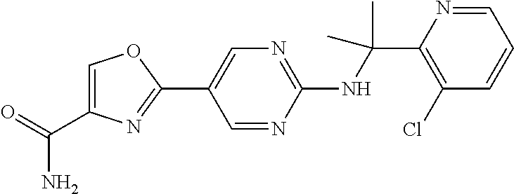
C1(NC(C2=C(Cl)C=CC=N2)(C)C)=NC=C(C2=NC(C(=O)N)=CO2)C=N1
